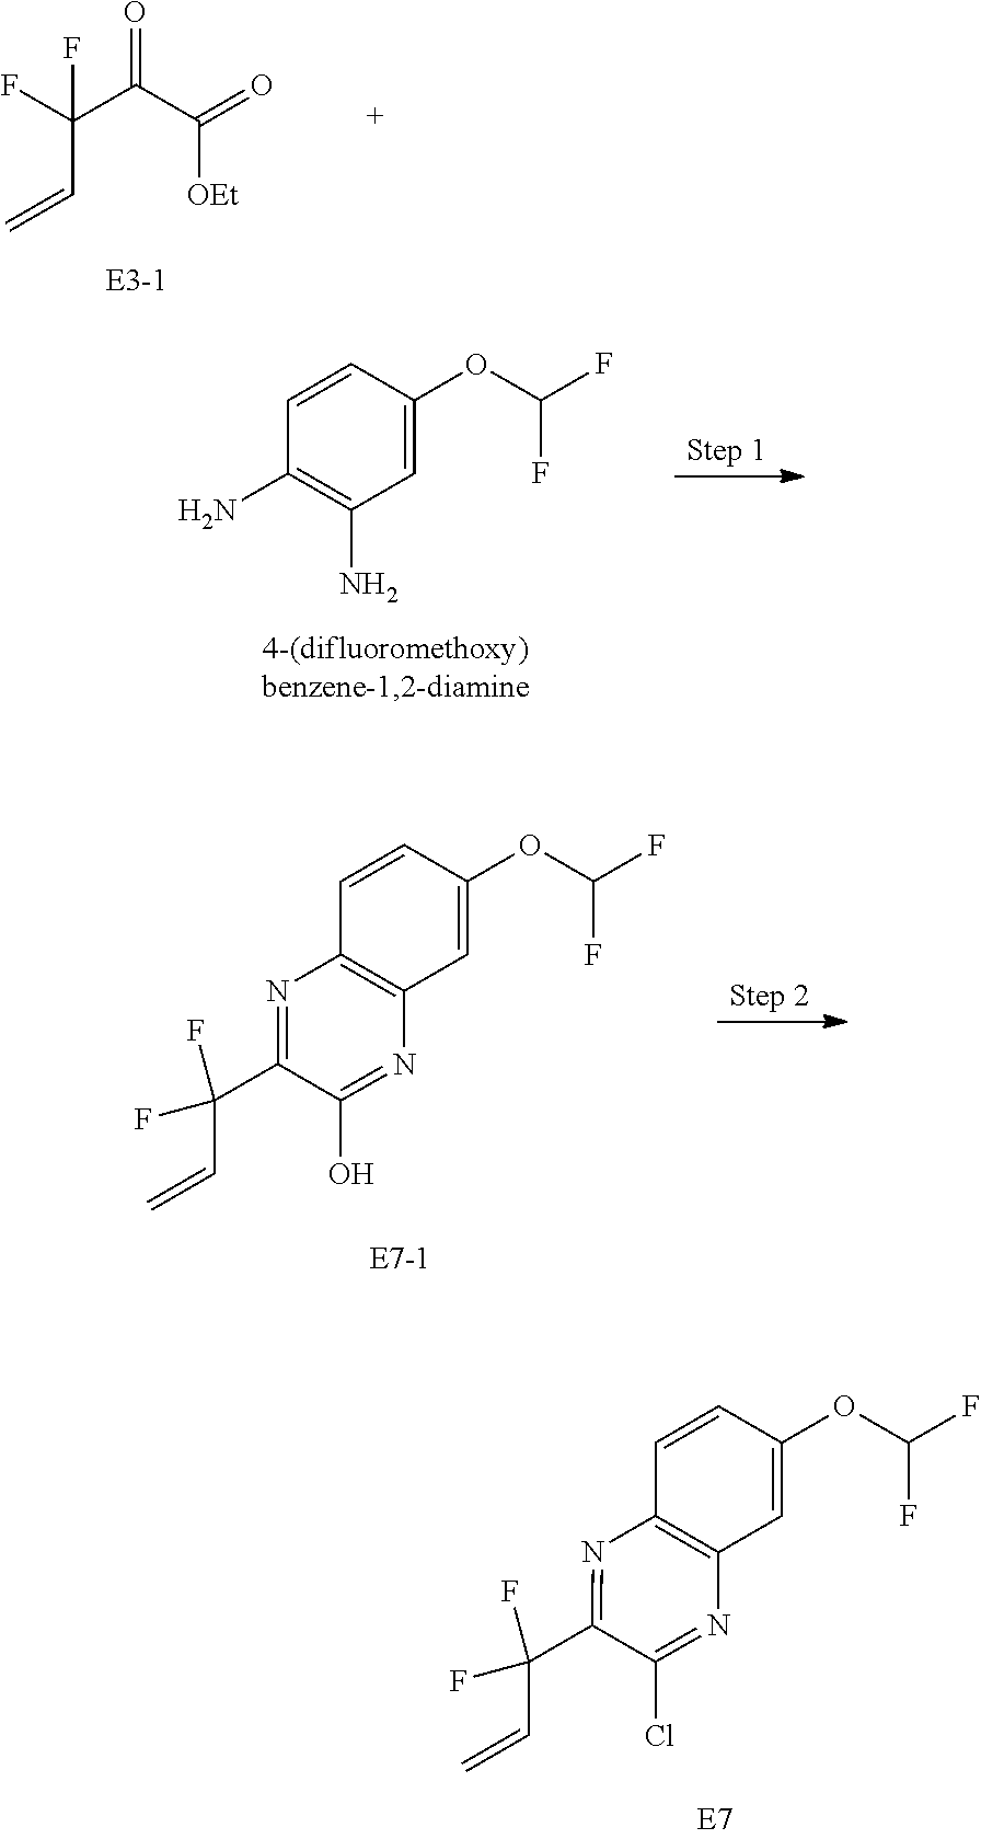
C1=CC2=C(C=C1OC(F)F)N=C(Cl)C(C(C=C)(F)F)=N2.C=CC(F)(F)C(C(=O)[OEt])=O.C1=CC(N)=C(N)C=C1OC(F)F.C1=CC2=C(C=C1OC(F)F)N=C(O)C(C(C=C)(F)F)=N2
